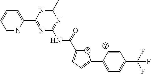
C1=NC(C2=NC(NC(=O)C3=CC=C(C4=CC=C(C(F)(F)F)C=C4)C3)=NC(C)=N2)=CC=C1
